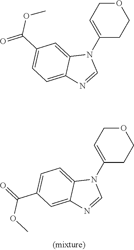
O(C(C1=CC=C2C(=C1)N(C1=CCOCC1)C=N2)=O)C.C1=C(C(=O)OC)C=C2C(=C1)N(C1=CCOCC1)C=N2
